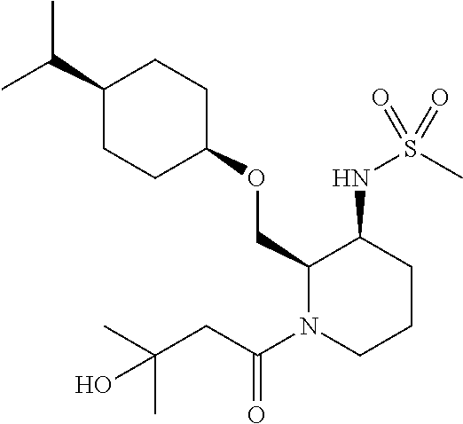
C(C1CCC(OCC2N(C(CC(C)(C)O)=O)CCCC2NS(C)(=O)=O)CC1)(C)C
